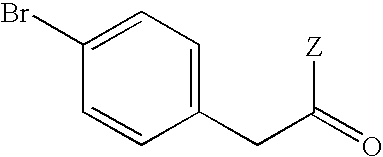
C1(Br)=CC=C(CC([Z])=O)C=C1
